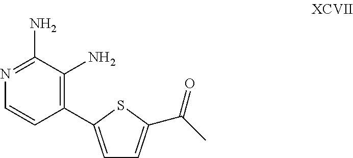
C1(C2=CC=C(C(C)=O)S2)=C(N)C(N)=NC=C1
